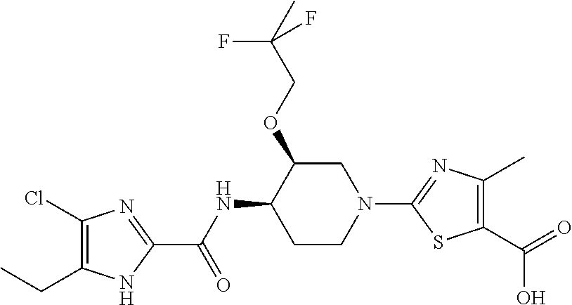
C1CN(C2=NC(C)=C(C(O)=O)S2)CC(OCC(C)(F)F)C1NC(C1=NC(Cl)=C(CC)N1)=O
